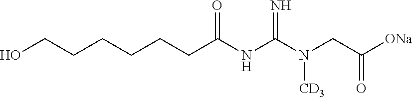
C(CC(NC(N(CC([ONa])=O)[CD3])=N)=O)CCCCO
